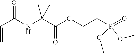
C=CC(NC(C(OCCP(=O)(OC)OC)=O)(C)C)=O
